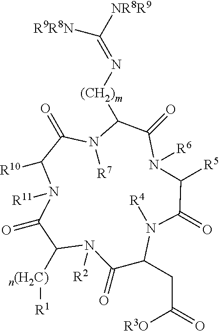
N1([R2])C([n(H2C)][R1])C(=O)N([R11])C([R10])C(=O)N([R7])C([(CH2)m]N=C([NR8R9])[R9R8N])C(=O)N([R6])C([R5])C(=O)N([R4])C(CC(=O)[R3O])C1=O
